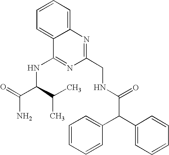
C1=C2C(=CC=C1)C(NC(C(C)C)C(N)=O)=NC(CNC(=O)C(C1=CC=CC=C1)C1=CC=CC=C1)=N2
